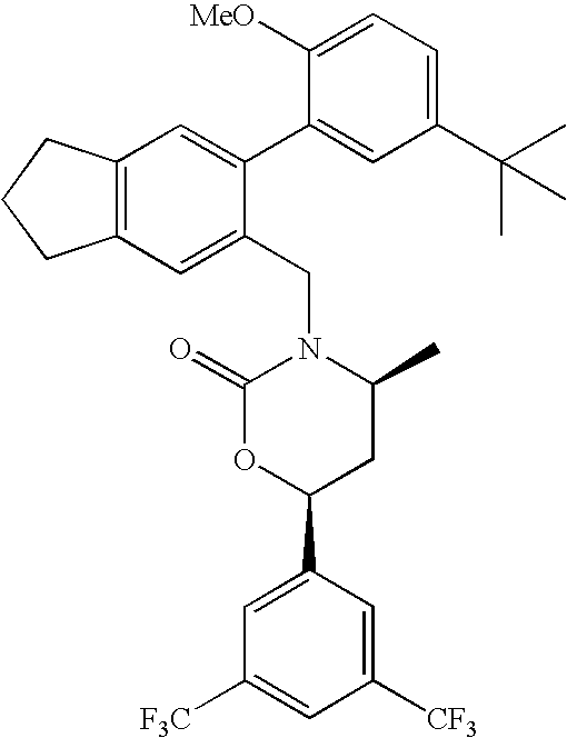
C12=C(C=C(CN3C(=O)OC(C4=CC([F3C])=CC([CF3])=C4)CC3C)C(C3=CC(C(C)(C)C)=CC=C3[MeO])=C1)CCC2
